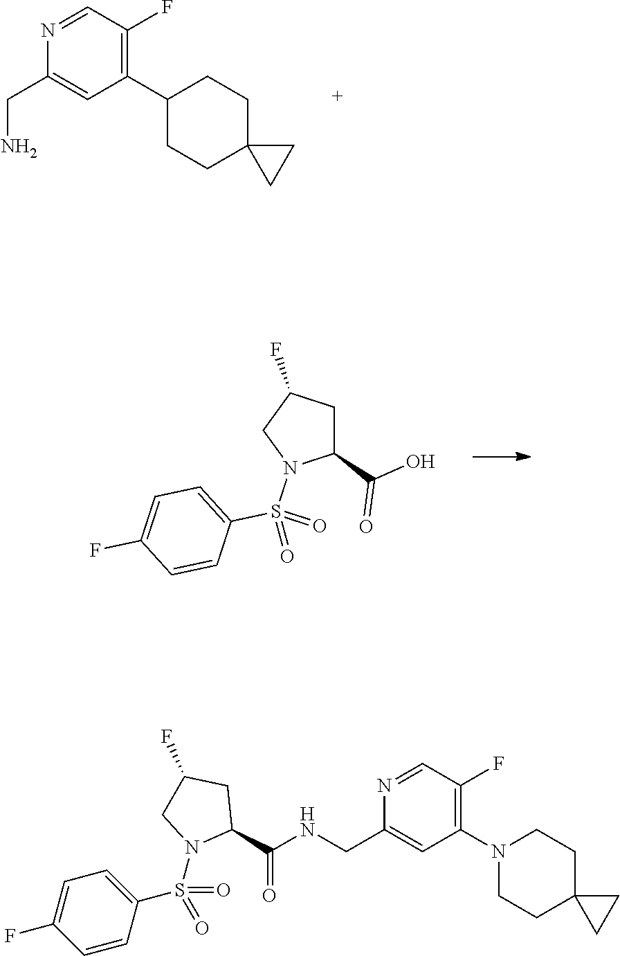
N1=CC(F)=C(N2CCC3(CC2)CC3)C=C1CNC(C1CC(F)CN1S(C1=CC=C(F)C=C1)(=O)=O)=O.N1=CC(F)=C(C2CCC3(CC2)CC3)C=C1CN.C1=CC(S(N2C(C(=O)O)CC(F)C2)(=O)=O)=CC=C1F
